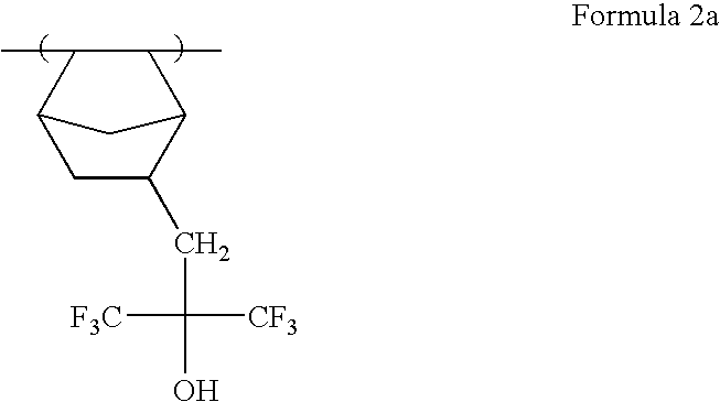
C1C(CC(O)([CF3])[CF3])C2C(C)C(C)C1C2
